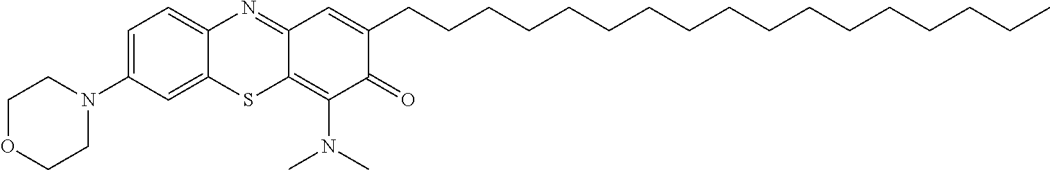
C1OCCN(C2=CC=C3C(=C2)SC2=C(N(C)C)C(=O)C(CCCCCCCCCCCCCCCCC)=CC2=N3)C1
